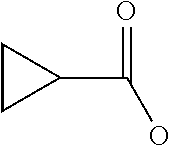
C1CC1C(=O)O
